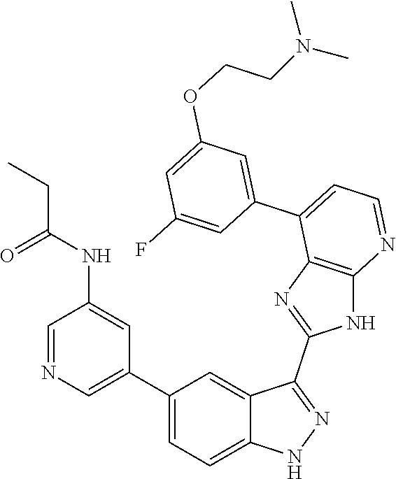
C1=NC=C(C2=CC=C3C(=C2)C(C2=NC4=C(N2)N=CC=C4C2=CC(OCCN(C)C)=CC(F)=C2)=NN3)C=C1NC(=O)CC
